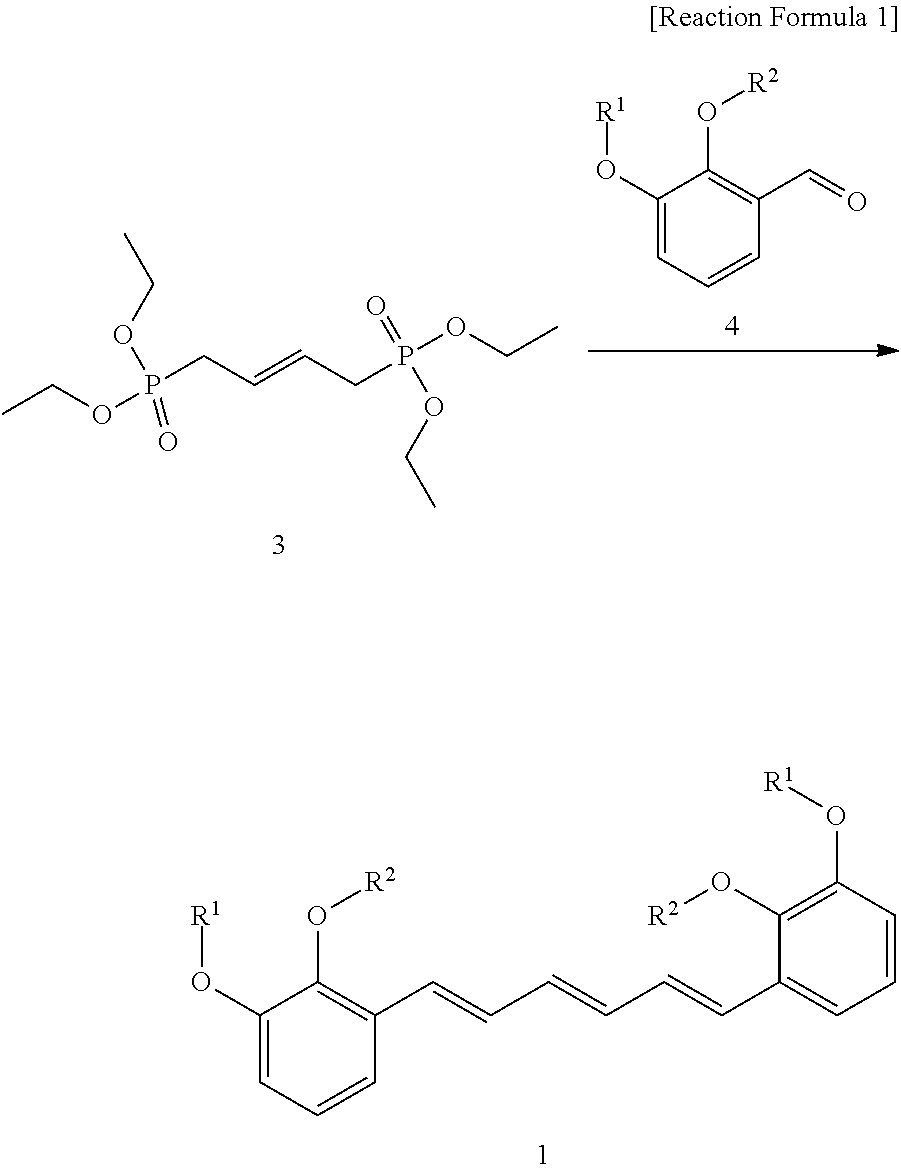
C1(O[R1])=CC=CC(C=O)=C1O[R2].CCOP(CC=CCP(OCC)(=O)OCC)(OCC)=O.C1(O[R1])=CC=CC(C=CC=CC=CC2=CC=CC(O[R1])=C2O[R2])=C1O[R2]
